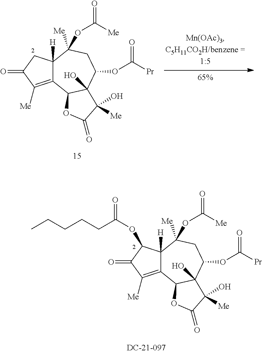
C12=C([Me])C(=O)CC1([H])C([Me])(OC(=O)[Me])CC(OC([Pr])=O)C1(O)C2OC(=O)C1([Me])O.C12=C([Me])C(=O)C(OC(CCCCC)=O)C1([H])C([Me])(OC(=O)[Me])CC(OC([Pr])=O)C1(O)C2OC(=O)C1([Me])O
